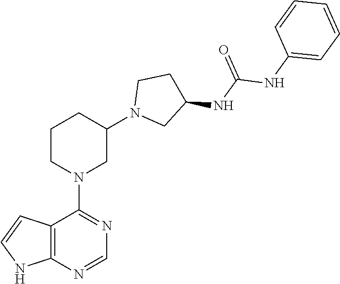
C12=C(NC=C1)N=CN=C2N1CC(N2CC(NC(NC3=CC=CC=C3)=O)CC2)CCC1
